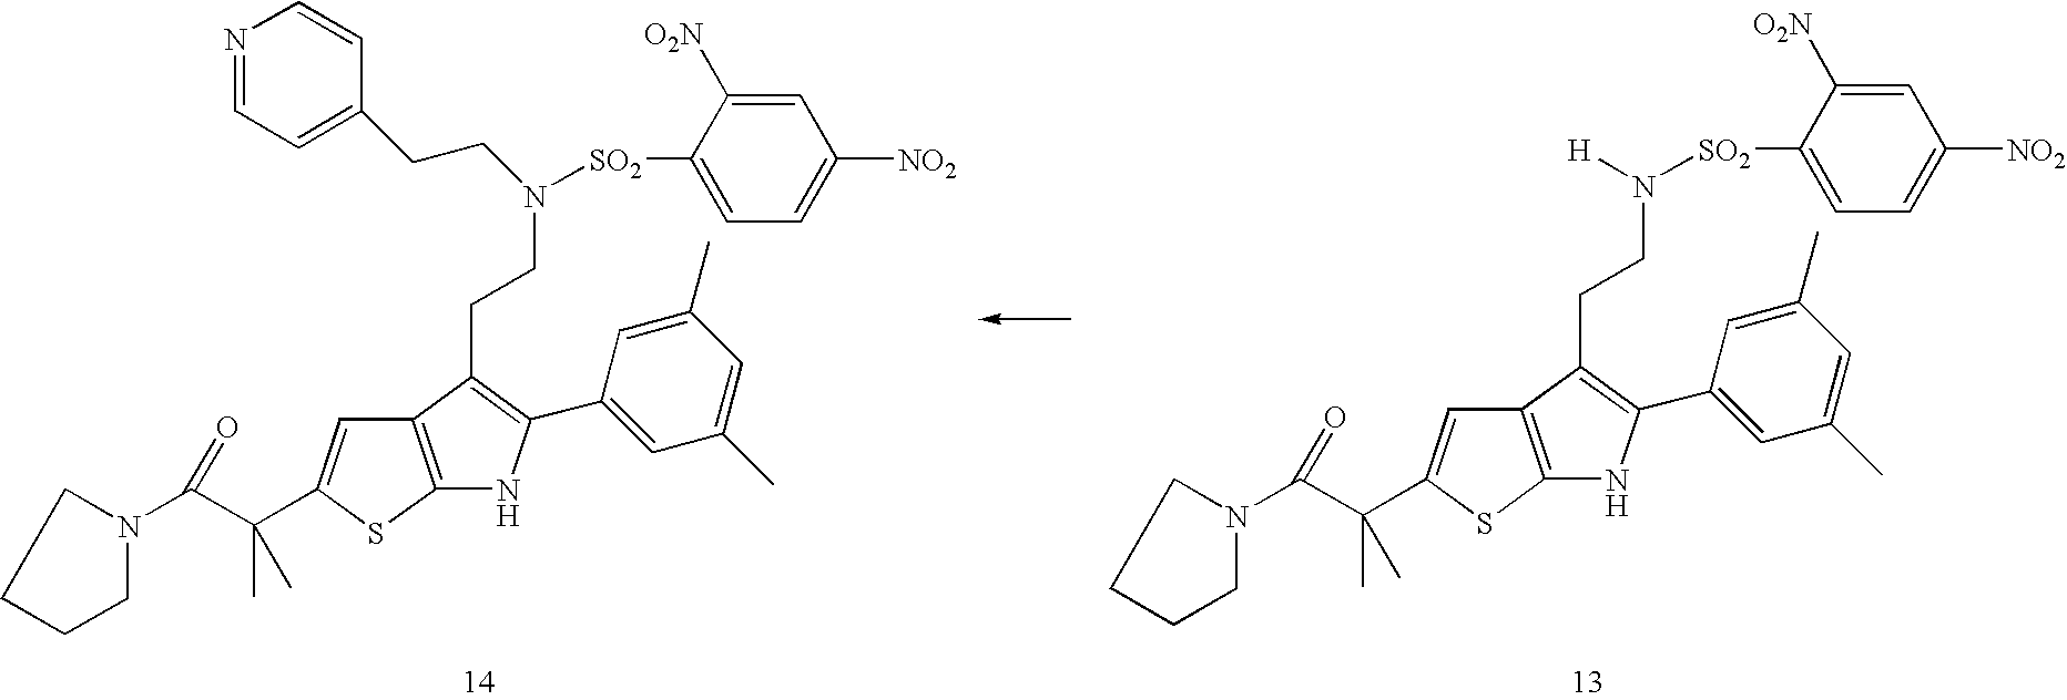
C12=C(SC(C(C(=O)N3CCCC3)(C)C)=C1)NC(C1=CC(C)=CC(C)=C1)=C2CCN([SO2]C1=CC=C([NO2])C=C1[O2N])[H].C12=C(SC(C(C(=O)N3CCCC3)(C)C)=C1)NC(C1=CC(C)=CC(C)=C1)=C2CCN([SO2]C1=CC=C([NO2])C=C1[O2N])CCC1=CC=NC=C1
